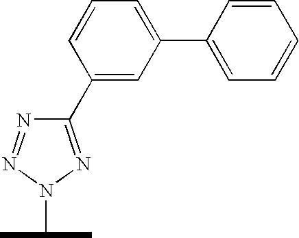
C1(C2=CC(C3=CC=CC=C3)=CC=C2)=NN(C(C)C)N=N1
